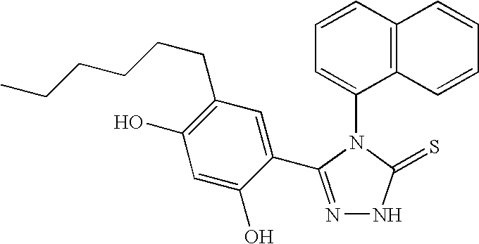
N1=C(C2=CC(CCCCCC)=C(O)C=C2O)N(C2=CC=CC3=C2C=CC=C3)C(=S)N1
